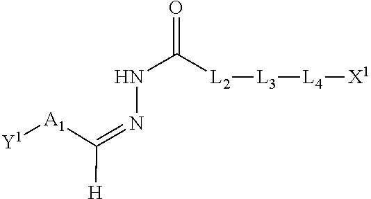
[Y1][A1]C(=NNC(=O)[L2][L3][L4][X1])[H]
